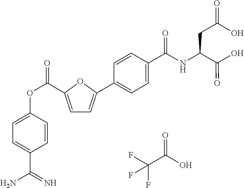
C1=C(C(OC2=CC=C(C(=N)N)C=C2)=O)OC(C2=CC=C(C(NC(C(O)=O)CC(O)=O)=O)C=C2)=C1.FC(C(O)=O)(F)F
